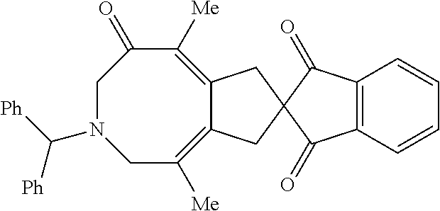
C12=C([Me])CN(C([Ph])[Ph])CC(=O)C([Me])=C1CC1(C2)C(=O)C2=C(C1=O)C=CC=C2
